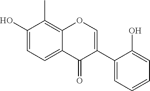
C1(O)=CC=C2C(=C1C)OC=C(C1=CC=CC=C1O)C2=O
